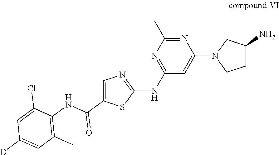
C1(NC2=NC(C)=NC(N3CCC(N)C3)=C2)=NC=C(C(=O)NC2=C(C)C=C([D])C=C2Cl)S1
